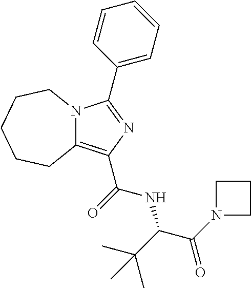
C12=C(C(=O)NC(C(N3CCC3)=O)C(C)(C)C)N=C(C3=CC=CC=C3)N1CCCCC2
